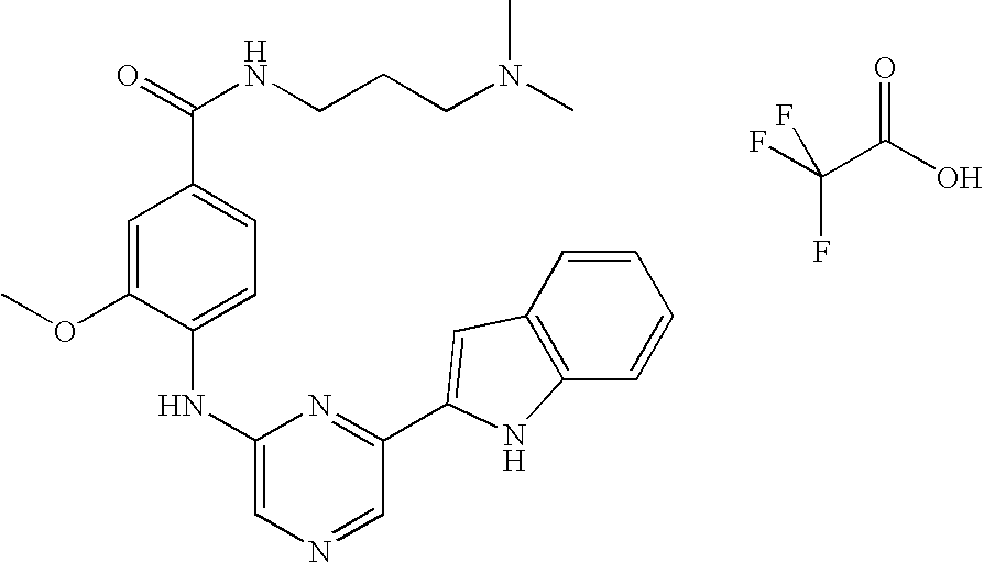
FC(C(O)=O)(F)F.C1=C(OC)C(NC2=CN=CC(C3=CC4=C(C=CC=C4)N3)=N2)=CC=C1C(=O)NCCCN(C)C
